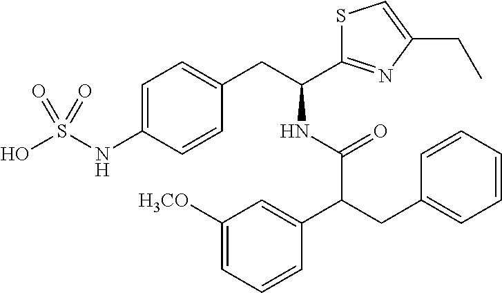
OS(NC1=CC=C(CC(C2=NC(CC)=CS2)NC(C(CC2=CC=CC=C2)C2=CC([H3CO])=CC=C2)=O)C=C1)(=O)=O
